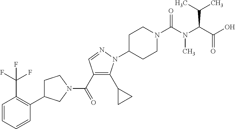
C(C1=C(C2CC2)N(C2CCN(C(=O)N(C(C(O)=O)C(C)C)C)CC2)N=C1)(=O)N1CC(C2=C(C(F)(F)F)C=CC=C2)CC1
